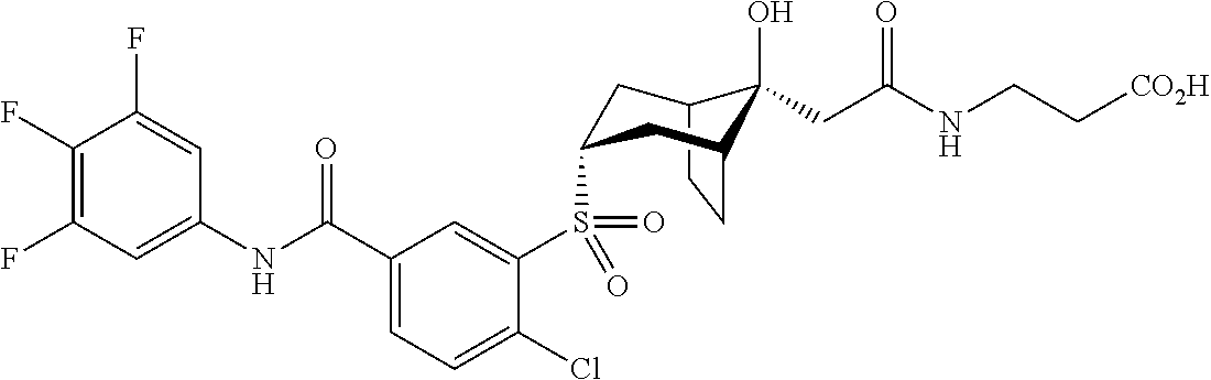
C1(F)=C(F)C=C(NC(C2=CC=C(Cl)C(S(=O)(=O)C3CC4C(O)(CC(=O)NCC[CO2H])C(CC4)C3)=C2)=O)C=C1F
